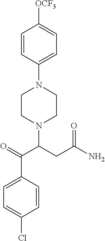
C1=C(C(=O)C(CC(N)=O)N2CCN(C3=CC=C([OCF3])C=C3)CC2)C=CC(Cl)=C1
